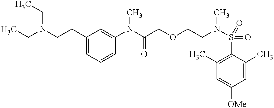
C1(N(C(COCCN(S(=O)(=O)C2=C(C)C=C([OMe])C=C2C)C)=O)C)=CC(CCN(CC)CC)=CC=C1
